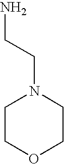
NCCN1CCOCC1
